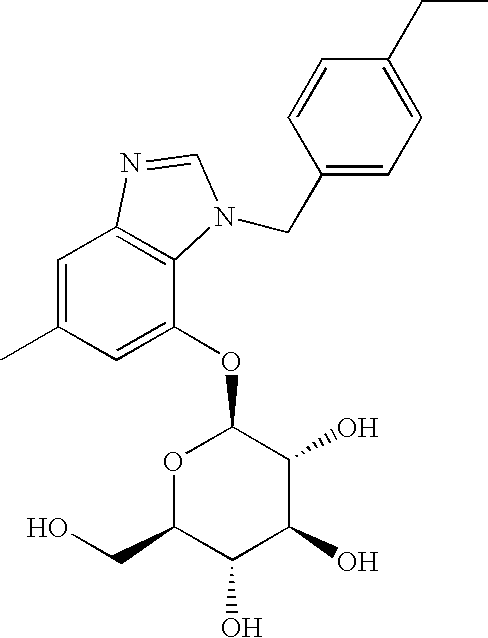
C1=C(C)C=C(OC2OC(CO)C(O)C(O)C2O)C2=C1N=CN2CC1=CC=C(CC)C=C1
